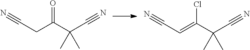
C(CC(C(C#N)(C)C)=O)#N.C(C=C(C(C#N)(C)C)Cl)#N
